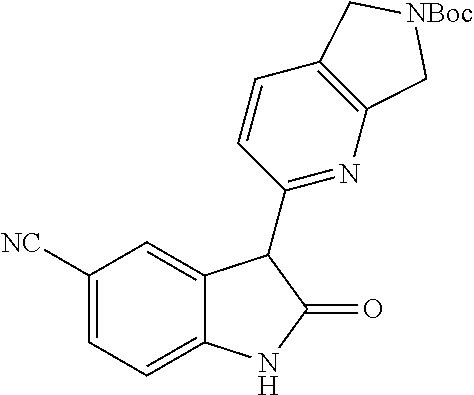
C1([NC])=CC=C2C(=C1)C(C1=NC3=C(C=C1)C[NBoc]C3)C(=O)N2
